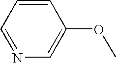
N1=CC=CC(OC)=C1
